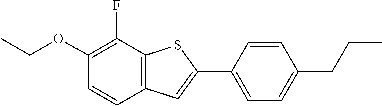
C1(OCC)=C(F)C2=C(C=C1)C=C(C1=CC=C(CCC)C=C1)S2
